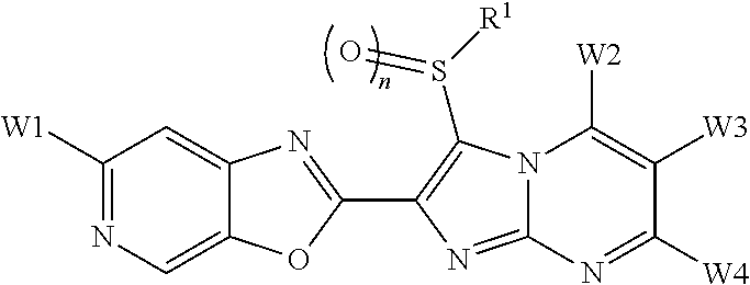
C1([W1])=NC=C2C(=C1)N=C(C1=C(S([R1])=O)N3C(=N1)N=C([W4])C([W3])=C3[W2])O2
